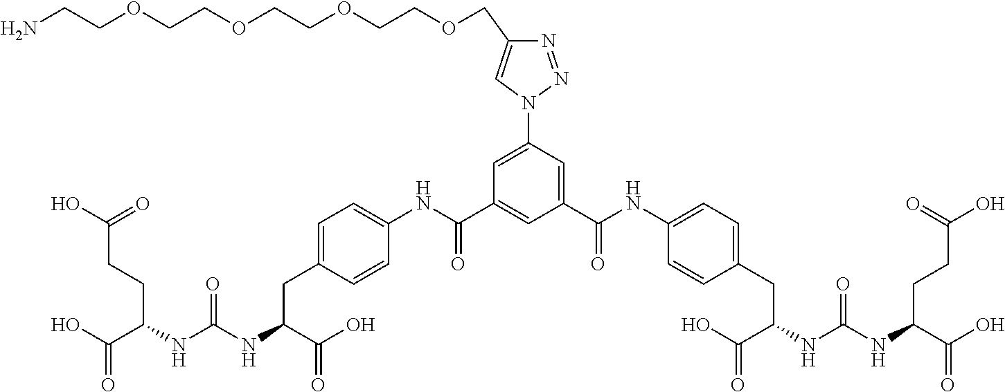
N1=NN(C2=CC(C(NC3=CC=C(CC(C(=O)O)NC(NC(C(O)=O)CCC(O)=O)=O)C=C3)=O)=CC(C(NC3=CC=C(CC(C(=O)O)NC(NC(C(O)=O)CCC(O)=O)=O)C=C3)=O)=C2)C=C1COCCOCCOCCOCCN
